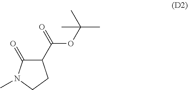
C1(=O)C(C(=O)OC(C)(C)C)CCN1C
